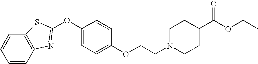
C12=C(C=CC=C1)N=C(OC1=CC=C(OCCN3CCC(C(OCC)=O)CC3)C=C1)S2
